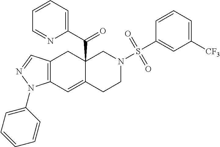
C12(C(C3=CC=CC=N3)=O)C(=CC3=C(C1)C=NN3C1=CC=CC=C1)CCN(S(C1=CC([CF3])=CC=C1)(=O)=O)C2
